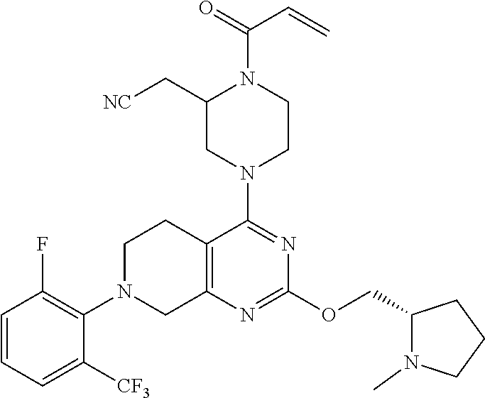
N1(C2=NC(OCC3N(C)CCC3)=NC3=C2CCN(C2=C(F)C=CC=C2[CF3])C3)CCN(C(=O)C=C)C(C[NC])C1
